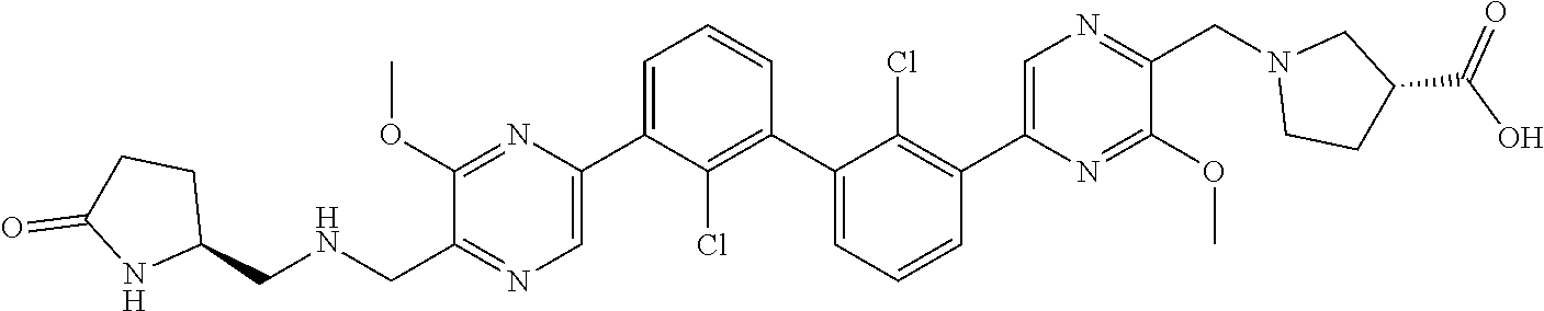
C1(OC)=NC(C2=CC=CC(C3=CC=CC(C4=CN=C(CN5CCC(C(O)=O)C5)C(OC)=N4)=C3Cl)=C2Cl)=CN=C1C[HN]CC1CCC(=O)N1
